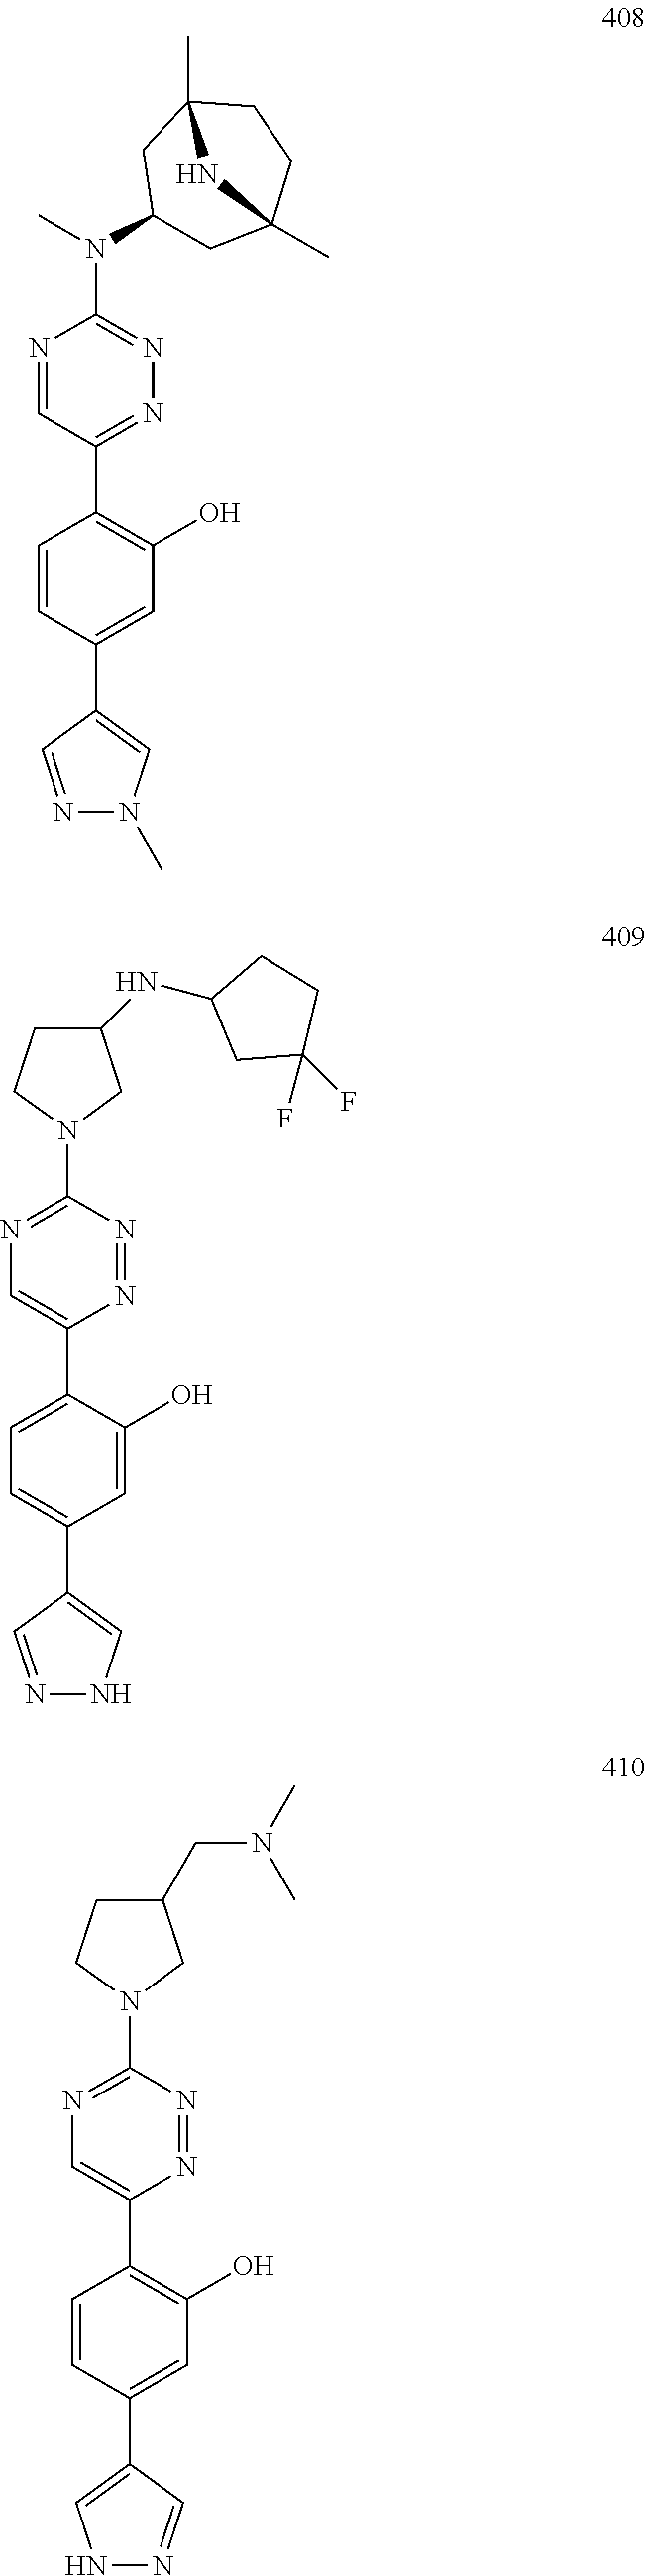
N1=C(C2=C(O)C=C(C3=CN(C)N=C3)C=C2)C=NC(N(C2CC3(C)CCC(C)(C2)N3)C)=N1.N1=NC(N2CC(CN(C)C)CC2)=NC=C1C1=C(O)C=C(C2=CNN=C2)C=C1.N1=NC(N2CC(NC3CC(F)(F)CC3)CC2)=NC=C1C1=CC=C(C2=CNN=C2)C=C1O
